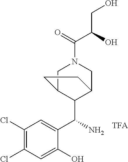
C1(Cl)=C(Cl)C=C(O)C(C(N)C2C3CN(C(=O)C(O)CO)CC2CC3)=C1
